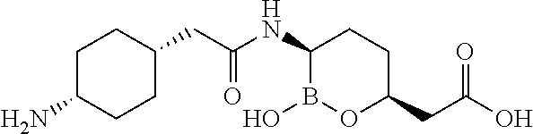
C(C(NC1B(O)OC(CC(O)=O)CC1)=O)C1CCC(N)CC1
